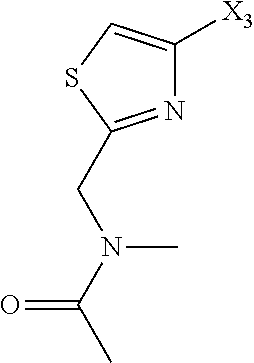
N1=C(CN(C(C)=O)C)SC=C1[X3]
